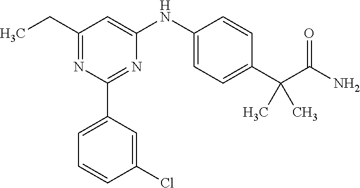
CCC1=NC(C2=CC=CC(Cl)=C2)=NC(NC2=CC=C(C(C(=O)N)(C)C)C=C2)=C1
